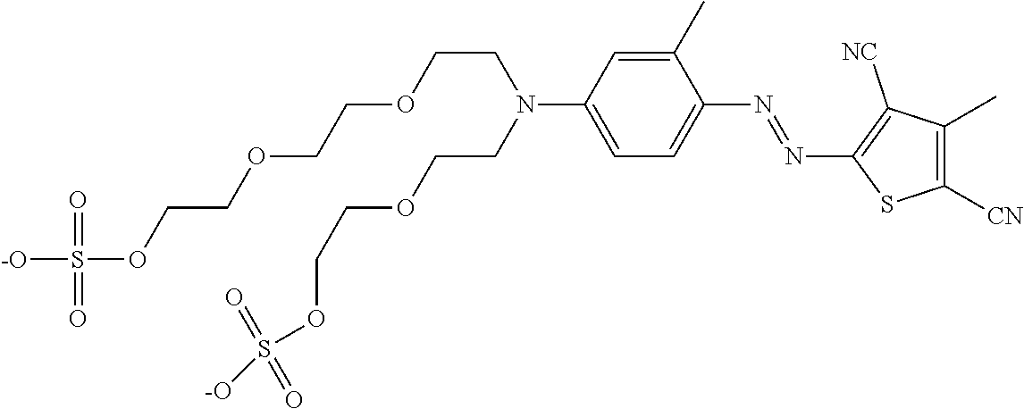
C1(C)=CC(N(CCOCCOS([-O])(=O)=O)CCOCCOCCOS([-O])(=O)=O)=CC=C1N=NC1=C([NC])C(C)=C([CN])S1
